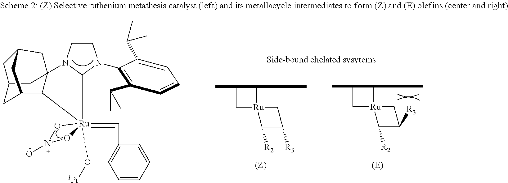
C12CC3C4C(C1)(CC(C2)C3)N1CCN(C2=C(C(C)C)C=CC=C2C(C)C)C1[Ru]412(=CC3=C(C=CC=C3)O1[iPr])ON(O)O2.CC1C[Ru]2(C1C)C([R2])C([R3])C2.CC1C[Ru]2(C1C)C([R2])C([R3])C2
